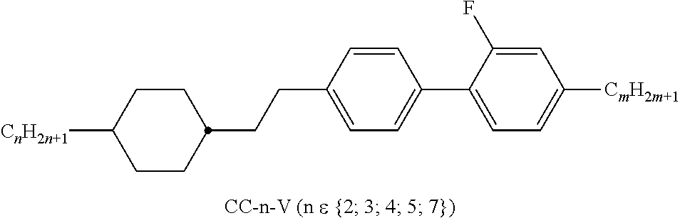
C(CC1=CC=C(C2=CC=C([CmH2m+1])C=C2F)C=C1)C1CCC([CnH2n+1])CC1
